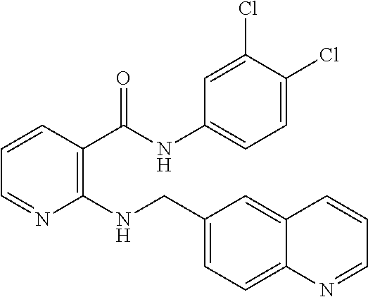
C1(NCC2=CC=C3C(=C2)C=CC=N3)=C(C(NC2=CC=C(Cl)C(Cl)=C2)=O)C=CC=N1
